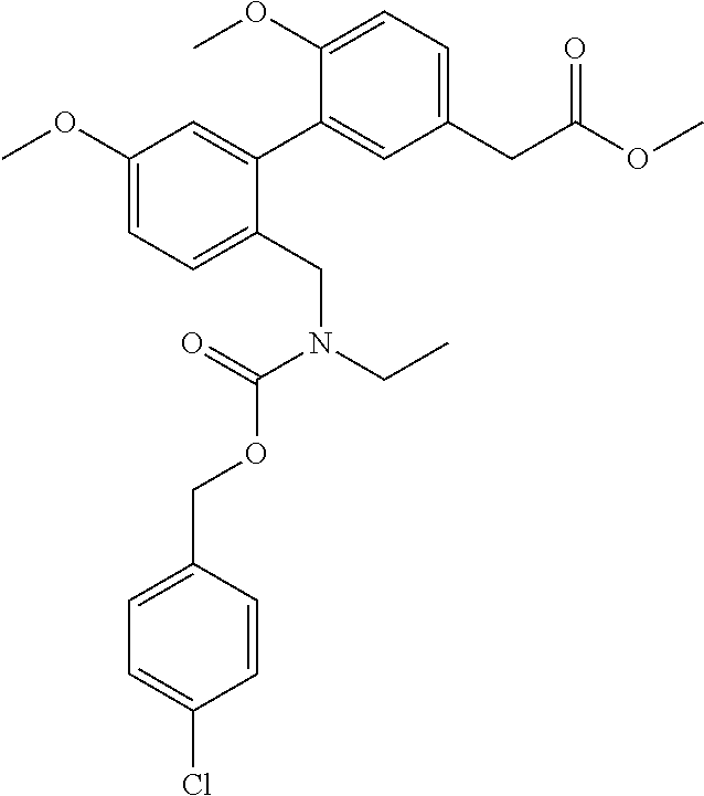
C1(CN(CC)C(=O)OCC2=CC=C(Cl)C=C2)=CC=C(OC)C=C1C1=CC(CC(OC)=O)=CC=C1OC
